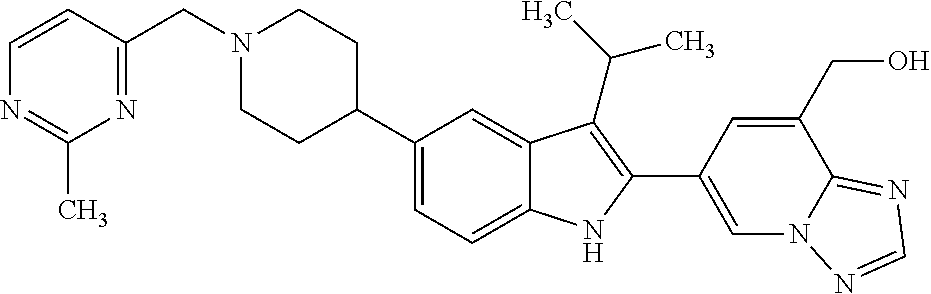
C(N1CCC(C2=CC=C3C(=C2)C(C(C)C)=C(C2=CN4C(=NC=N4)C(CO)=C2)N3)CC1)C1=NC(C)=NC=C1
